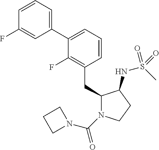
C1(CC2=C(F)C(C3=CC=CC(F)=C3)=CC=C2)N(C(=O)N2CCC2)CCC1NS(C)(=O)=O
